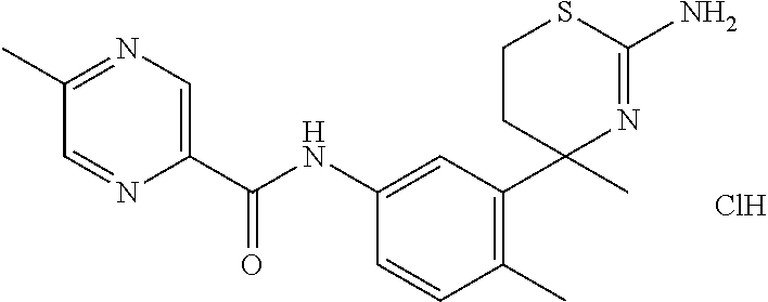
C1(C)=NC=C(C(NC2=CC(C3(C)N=C(N)SCC3)=C(C)C=C2)=O)N=C1.Cl
